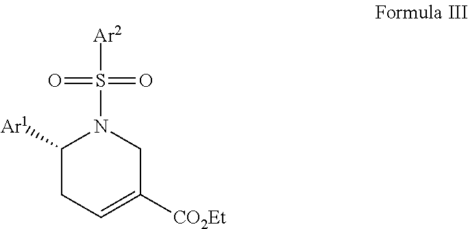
C1([Ar1])CC=C([CO2Et])CN1S(=O)(=O)[Ar2]
